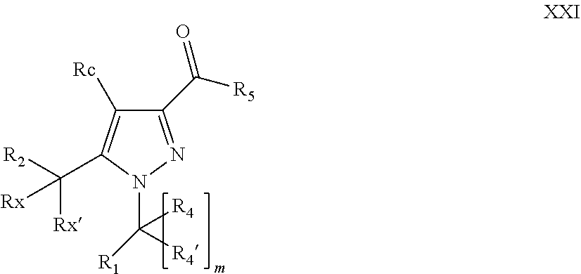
C1(C(=O)[R5])=NN(C([R4])([R4])[R1])C(C([R2])([Rx])[Rx])=C1[Rc]
